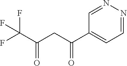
C1=NN=CC=C1C(CC(C(F)(F)F)=O)=O
